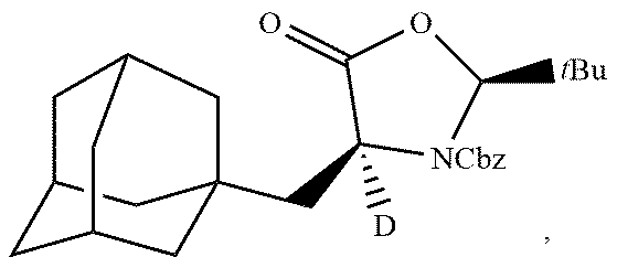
C1C2(CC3([D])[NCbz]C([tBu])OC3=O)CC3CC1CC(C3)C2
